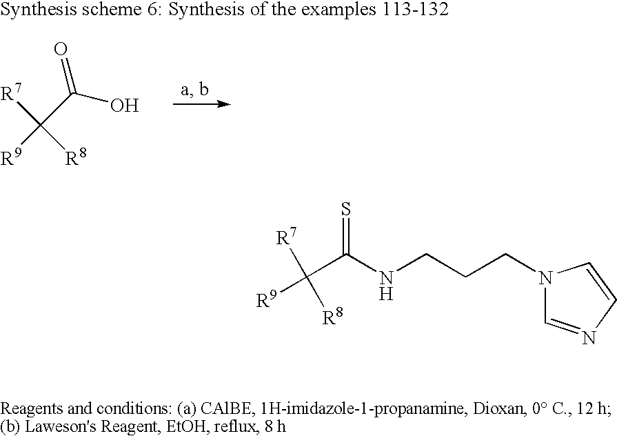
C(O)(C([R8])([R9])[R7])=O.N1(CCCNC(C([R7])([R9])[R8])=S)C=NC=C1
